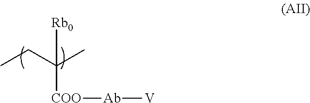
[Ab]([COO]C(CC)(C)[Rb0])[V]
